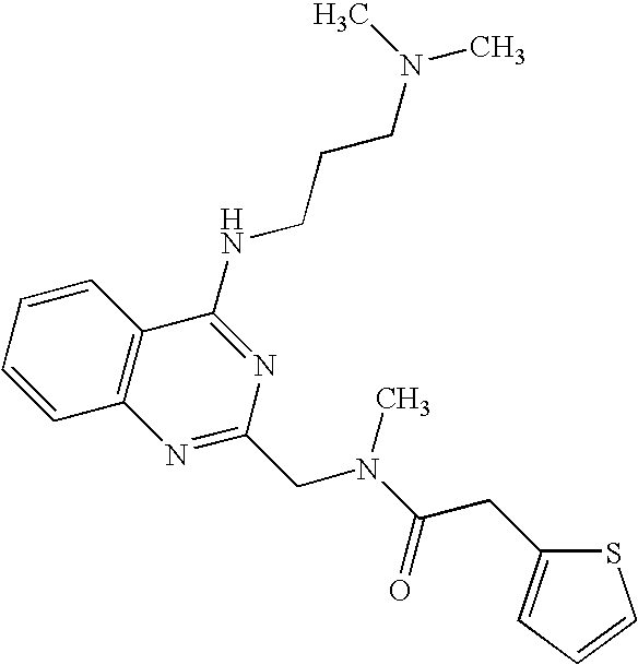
C1=CC=CC2=C1N=C(CN(C(=O)CC1=CC=CS1)C)N=C2NCCCN(C)C
